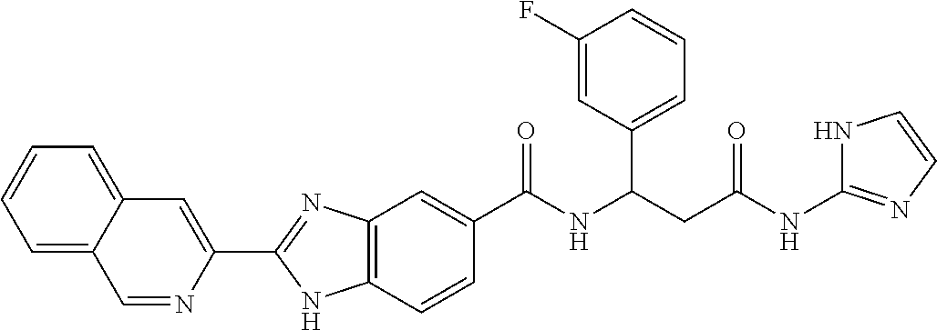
C1=NC(C2=NC3=C(N2)C=CC(C(NC(CC(NC2=NC=CN2)=O)C2=CC=CC(F)=C2)=O)=C3)=CC2=CC=CC=C12
